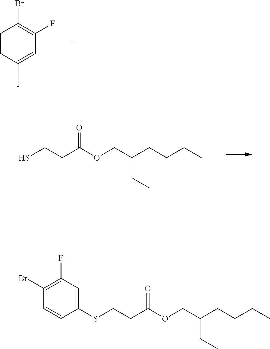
C1=CC(I)=CC(F)=C1Br.SCCC(OCC(CC)CCCC)=O.S(CCC(OCC(CC)CCCC)=O)C1=CC(F)=C(Br)C=C1
